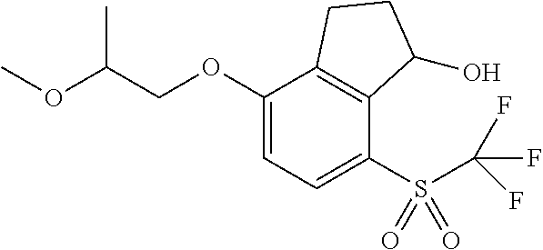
C1(OCC(OC)C)=CC=C(S(C(F)(F)F)(=O)=O)C2=C1CCC2O
